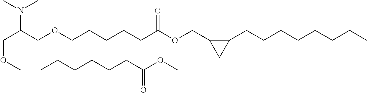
C(C(COCCCCCC(OCC1C(CCCCCCCC)C1)=O)N(C)C)OCCCCCCCC(OC)=O
